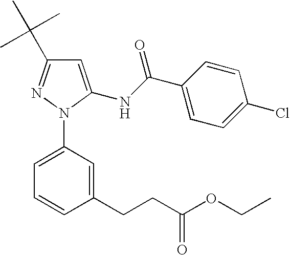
C1=C(NC(C2=CC=C(Cl)C=C2)=O)N(C2=CC=CC(CCC(=O)OCC)=C2)N=C1C(C)(C)C
